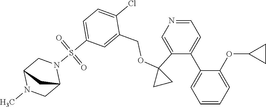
C1(C2=CC=NC=C2C2(OCC3=CC(S(N4CC5N(C)CC4C5)(=O)=O)=CC=C3Cl)CC2)=CC=CC=C1OC1CC1
